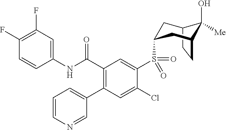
C1(F)=C(F)C=C(NC(C2=C(C3=CC=CN=C3)C=C(Cl)C(S(=O)(=O)C3CC4C(O)([Me])C(CC4)C3)=C2)=O)C=C1
